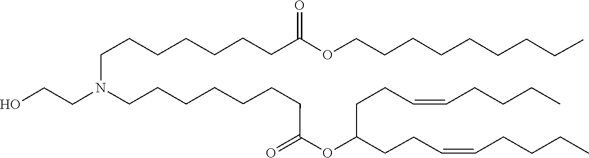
C(CCC)CCCCCOC(CCCCCCCN(CCCCCCCC(OC(CCC=CCCCC)CCC=CCCCC)=O)CCO)=O
